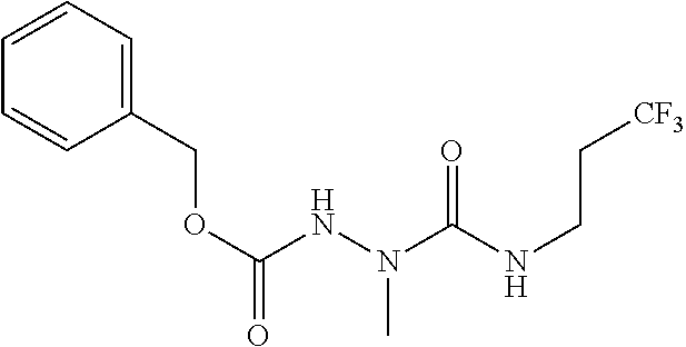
O(C(NN(C(NCC[CF3])=O)C)=O)CC1=CC=CC=C1
